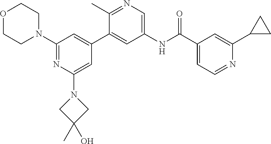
O1CCN(C2=NC(N3CC(C)(O)C3)=CC(C3=CC(NC(C4=CC=NC(C5CC5)=C4)=O)=CN=C3C)=C2)CC1
